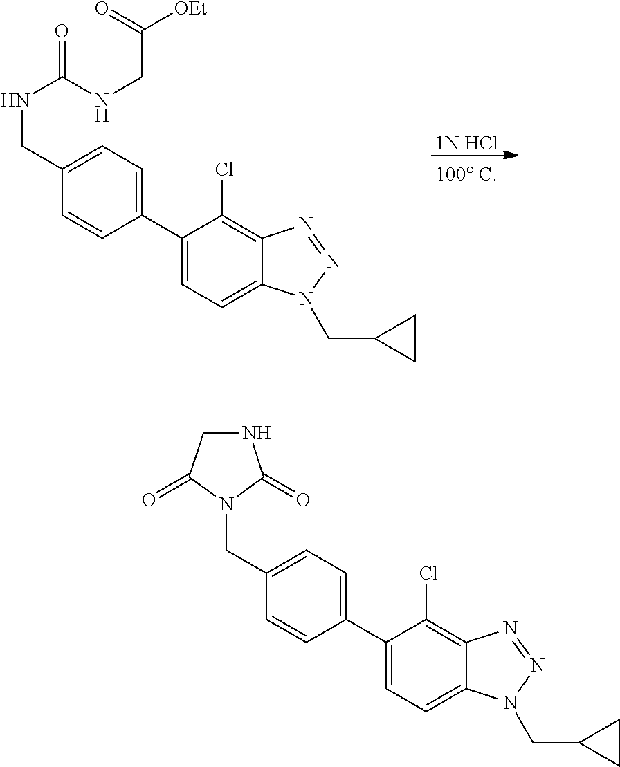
[1N HCl].N(CC1=CC=C(C2=CC=C3C(=C2Cl)N=NN3CC2CC2)C=C1)C(=O)NCC([OEt])=O.N1CC(=O)N(CC2=CC=C(C3=CC=C4C(=C3Cl)N=NN4CC3CC3)C=C2)C1=O
